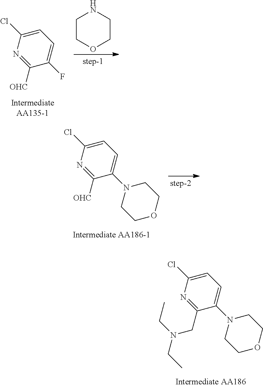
C1=C(Cl)N=C([OHC])C(F)=C1.C1COCCN1.C1=C(Cl)N=C([OHC])C(N2CCOCC2)=C1.C1=C(Cl)N=C(CN(CC)CC)C(N2CCOCC2)=C1
